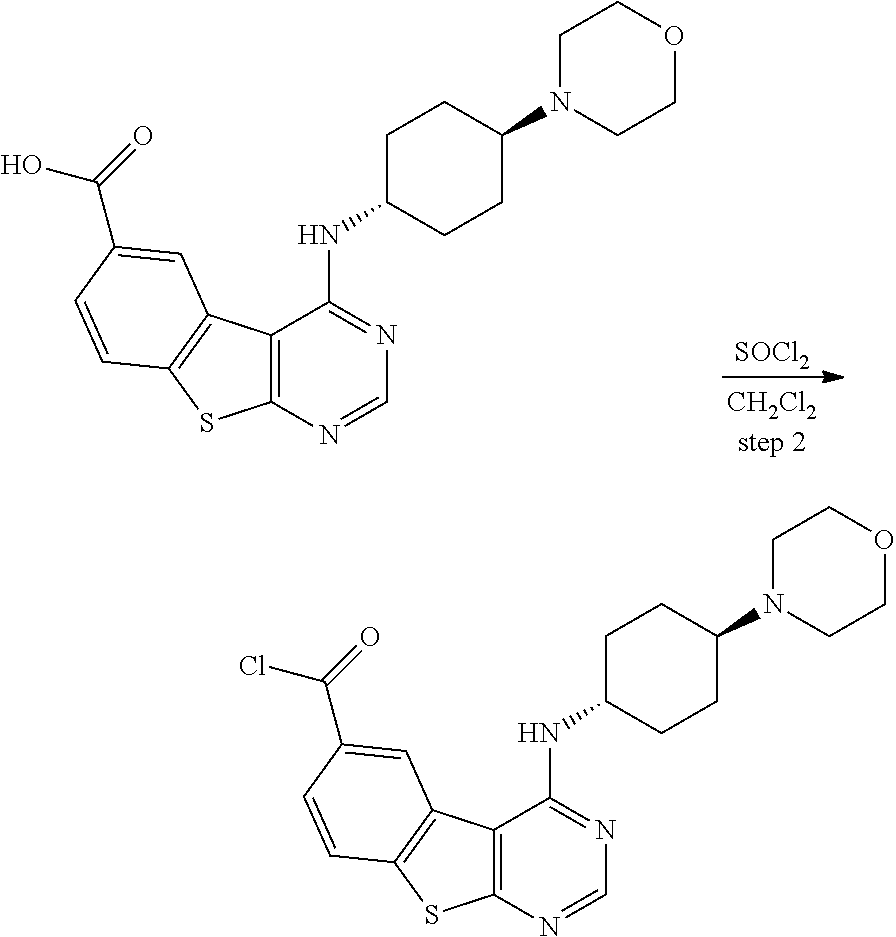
C12=C(N=CN=C1NC1CCC(N3CCOCC3)CC1)SC1=C2C=C(C(O)=O)C=C1.[SOCl2].C12=C(N=CN=C1NC1CCC(N3CCOCC3)CC1)SC1=C2C=C(C(Cl)=O)C=C1
